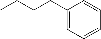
C1(CCCC)=CC=CC=C1
